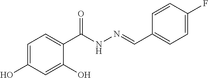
C1=C(O)C=C(O)C(C(NN=CC2=CC=C(F)C=C2)=O)=C1
